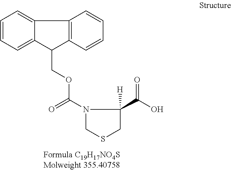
C12=CC=CC=C1C1=C(C=CC=C1)C2COC(N1CSCC1(C(O)=O)[H])=O
